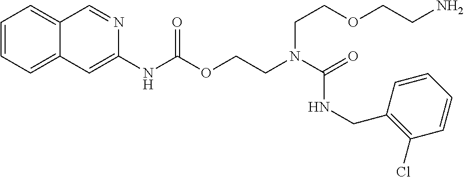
O=C(N(CCOC(NC1=CC2=CC=CC=C2C=N1)=O)CCOCCN)NCC1=C(Cl)C=CC=C1
